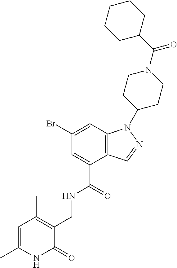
C12=C(C=C(Br)C=C1C(=O)NCC1=C(C)C=C(C)NC1=O)N(C1CCN(C(C3CCCCC3)=O)CC1)N=C2
